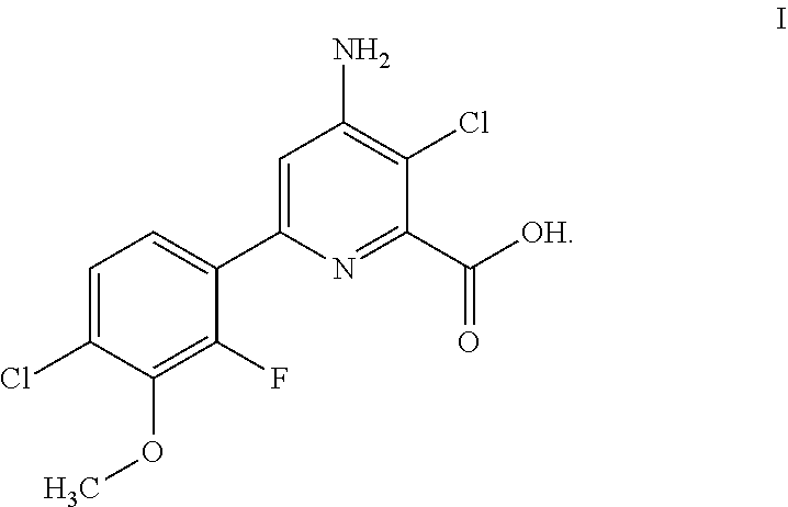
C1=C(Cl)C(OC)=C(F)C(C2=CC(N)=C(Cl)C(C([OH])=O)=N2)=C1
